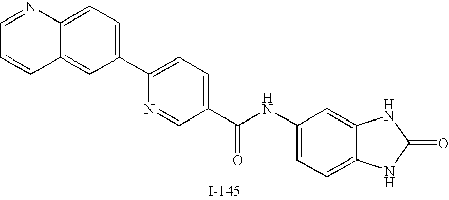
C12=CC=C(C3=CC=C(C(NC4=CC=C5C(=C4)NC(=O)N5)=O)C=N3)C=C1C=CC=N2
